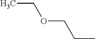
C(CC)OCC
